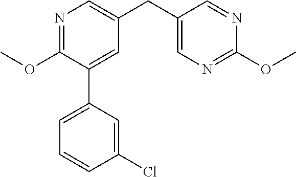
C1(OC)=NC=C(CC2=CN=C(OC)N=C2)C=C1C1=CC=CC(Cl)=C1
